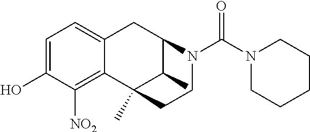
C12=C([NO2])C(O)=CC=C1CC1C(C)C2(C)CCN1C(N1CCCCC1)=O
